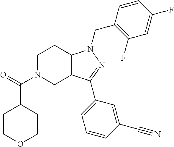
C1N(C(=O)C2CCOCC2)CC2=C(C1)N(CC1=C(F)C=C(F)C=C1)N=C2C1=CC=CC(C#N)=C1
